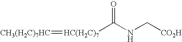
[HC(H2C)7](C(NC[CO2H])=O)=[CH3(H2C)7HC]
